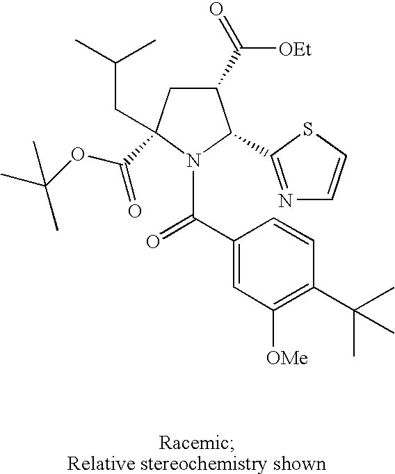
C1(C(=O)[OEt])CC(CC(C)C)(C(OC(C)(C)C)=O)N(C(C2=CC([OMe])=C(C(C)(C)C)C=C2)=O)C1C1=NC=CS1
